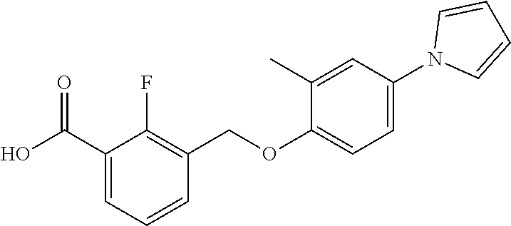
C1(C(O)=O)=CC=CC(COC2=CC=C(N3C=CC=C3)C=C2C)=C1F
